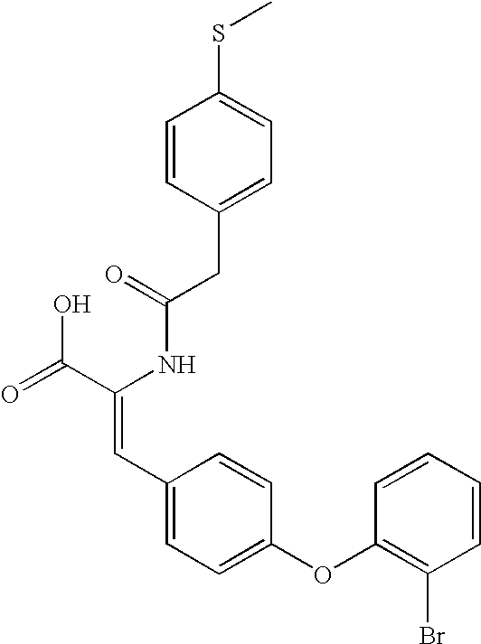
C(=O)(NC(C(=O)O)=CC1=CC=C(OC2=C(Br)C=CC=C2)C=C1)CC1=CC=C(SC)C=C1
